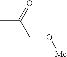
CC(CO[Me])=O
